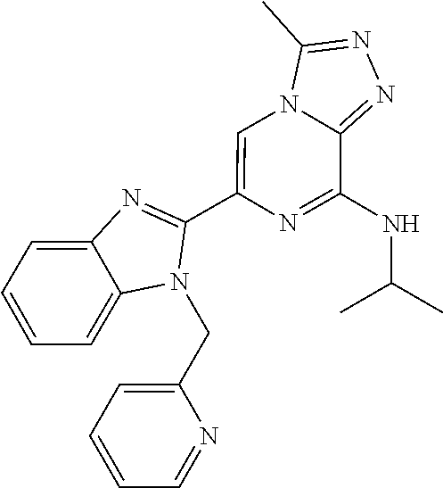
C1=CC=C2C(=C1)N=C(C1=CN3C(=NN=C3C)C(NC(C)C)=N1)N2CC1=CC=CC=N1
